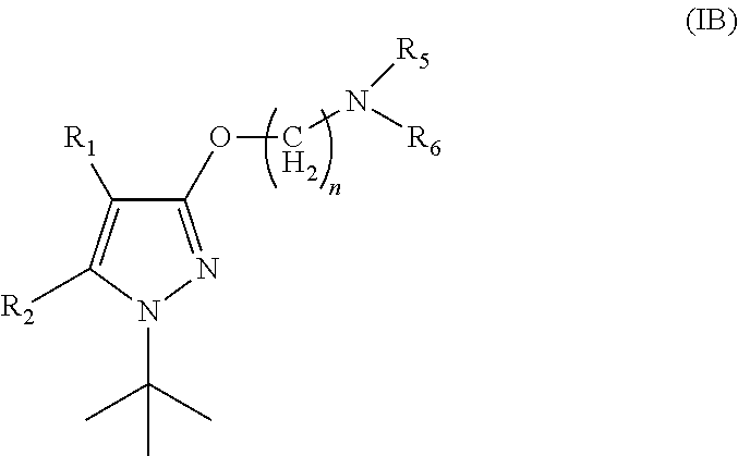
C1(OCN([R6])[R5])=NN(C(C)(C)C)C([R2])=C1[R1]
